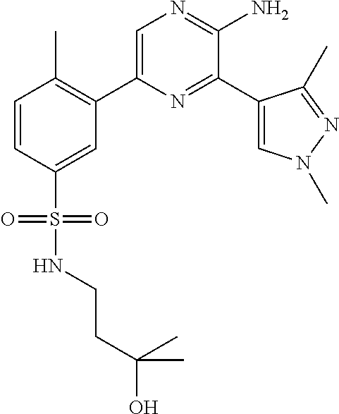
C1(C2=C(C)C=CC(S(=O)(=O)NCCC(O)(C)C)=C2)=CN=C(N)C(C2=CN(C)N=C2C)=N1
